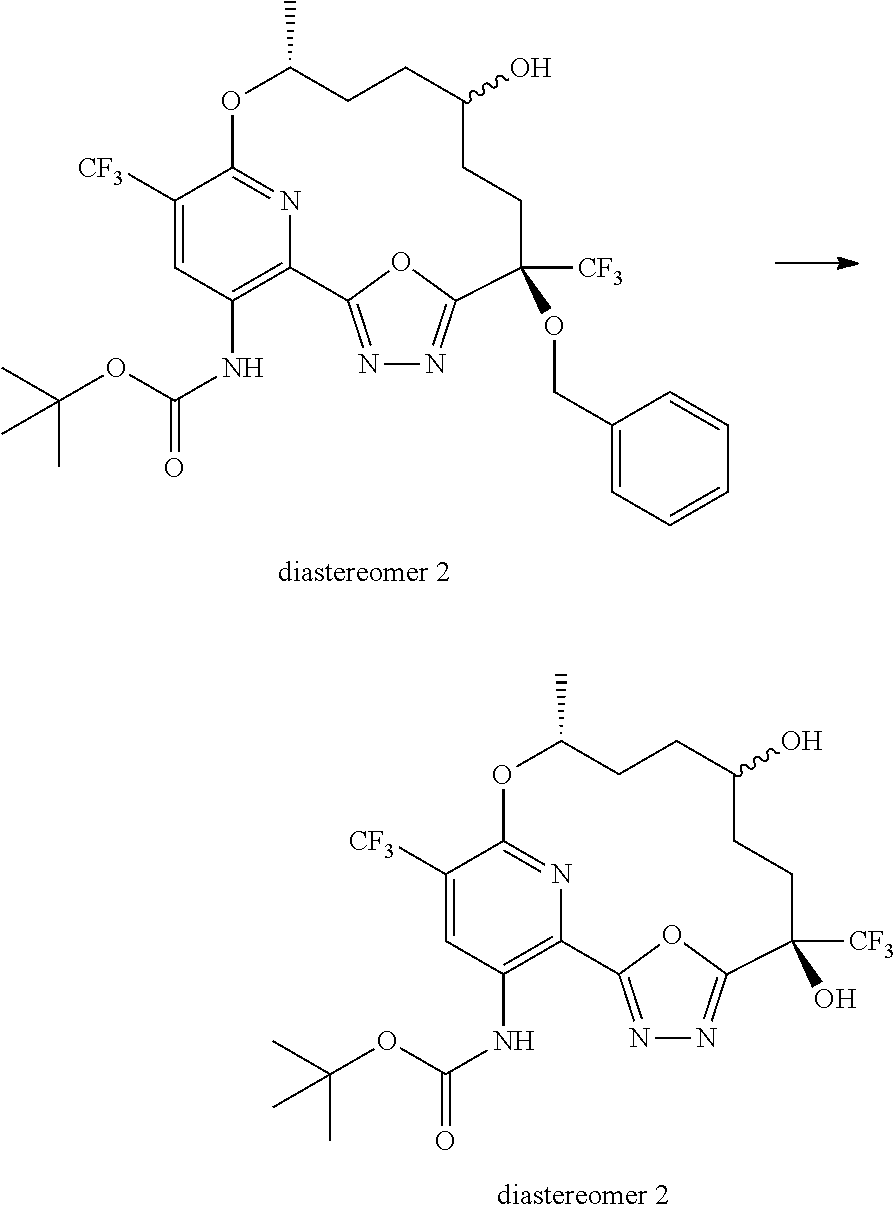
N1=C2OC(=N1)C([CF3])(O)CCC(O)CCC(C)OC1=NC2=C(NC(=O)OC(C)(C)C)C=C1[CF3].N1=C2OC(=N1)C([CF3])(OCC1=CC=CC=C1)CCC(O)CCC(C)OC1=NC2=C(NC(=O)OC(C)(C)C)C=C1[CF3]
